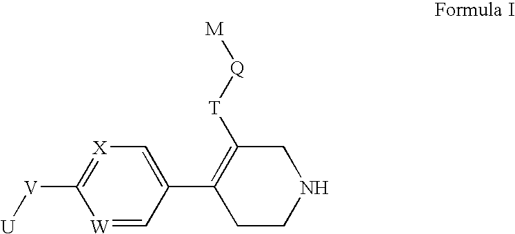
[W]1=CC(C2=C([T][Q][M])CNCC2)=C[X]=C1[V][U]
